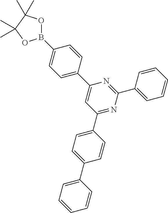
C1=C(C2=CC(C3=CC=C(C4=CC=CC=C4)C=C3)=NC(C3=CC=CC=C3)=N2)C=CC(B2OC(C)(C)C(C)(C)O2)=C1
